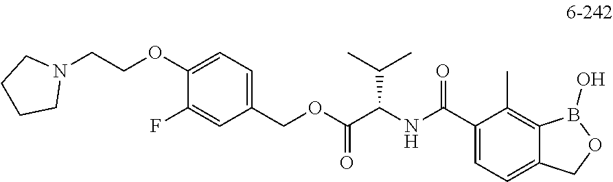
C1(COC(C(NC(C2=CC=C3C(=C2C)B(O)OC3)=O)C(C)C)=O)=CC=C(OCCN2CCCC2)C(F)=C1
